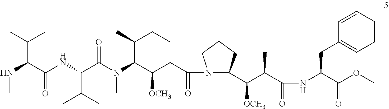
N(C(C(NC(C(N(C(C(CC(=O)N1C(C(C(C)C(=O)NC(C(OC)=O)CC2=CC=CC=C2)[OCH3])CCC1)[OCH3])C(C)CC)C)=O)C(C)C)=O)C(C)C)C
